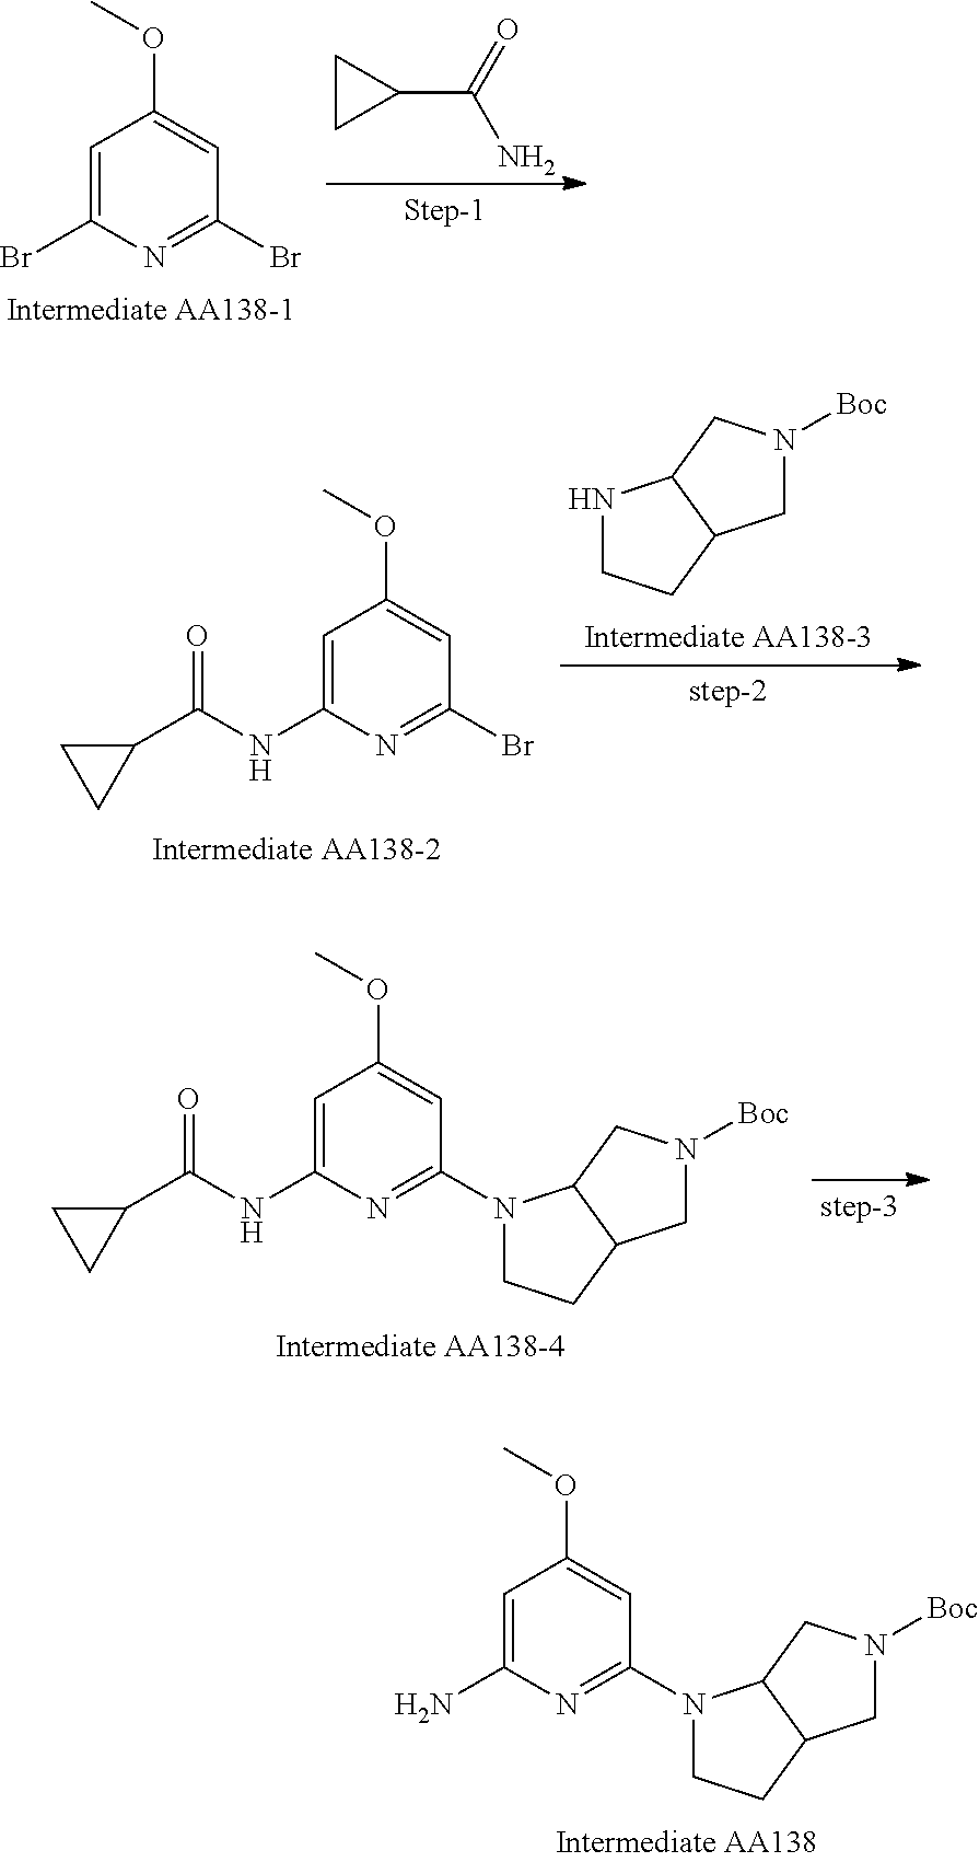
C1=C(Br)N=C(Br)C=C1OC.C1(C(=O)N)CC1.N1CCC2C1CN([Boc])C2.C1=C(NC(C2CC2)=O)N=C(Br)C=C1OC.C1=C(NC(C2CC2)=O)N=C(N2CCC3C2CN([Boc])C3)C=C1OC.C1=C(N)N=C(N2CCC3C2CN([Boc])C3)C=C1OC
